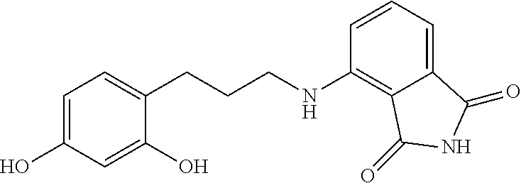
C1(CCCNC2=C3C(=CC=C2)C(=O)NC3=O)=CC=C(O)C=C1O
